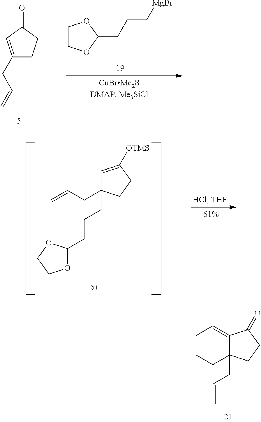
C1CCC2(CC=C)C(=C1)C(=O)CC2.C1(CC=C)=CC(=O)CC1.C1COC(CCC[MgBr])O1.C1=C([OTMS])CCC1(CC=C)CCCC1OCCO1
